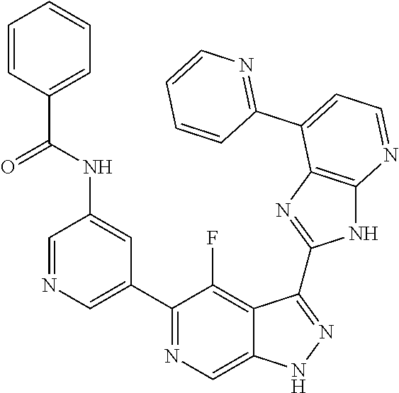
C1=NC=C(C2=NC=C3C(=C2F)C(C2=NC4=C(N2)N=CC=C4C2=NC=CC=C2)=NN3)C=C1NC(C1=CC=CC=C1)=O
